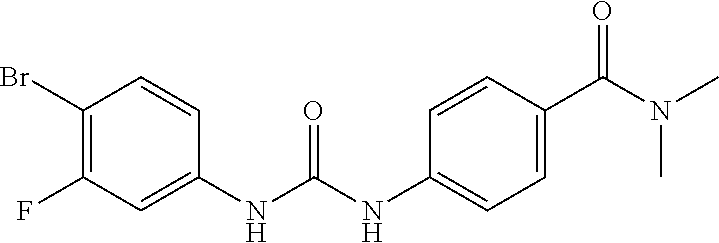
BrC1=C(F)C=C(NC(NC2=CC=C(C(N(C)C)=O)C=C2)=O)C=C1
